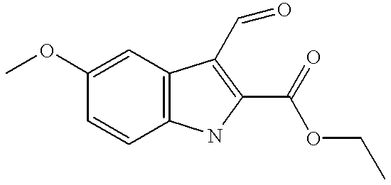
C1(OC)=CC2=C(C=C1)NC(C(OCC)=O)=C2C=O
